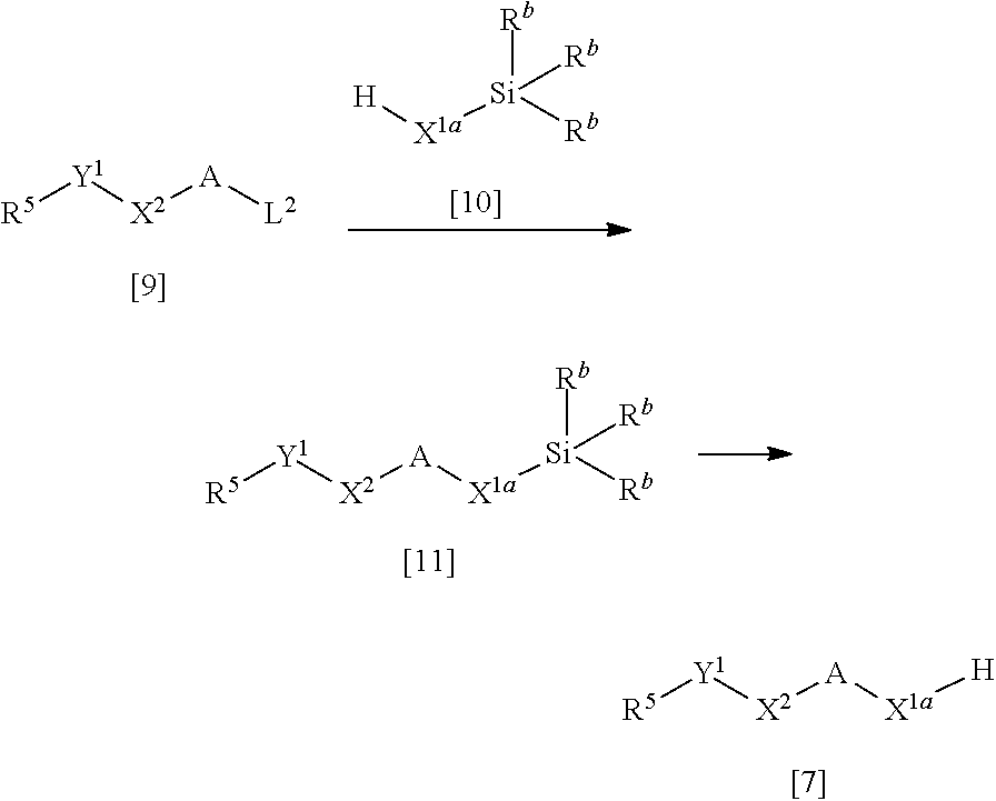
[A]([X1a][H])[X2][Y1][R5].[R5][Y1][X2][A][L2].[H][X1a][Si]([Rb])([Rb])[Rb].[A]([X1a][Si]([Rb])([Rb])[Rb])[X2][Y1][R5]
